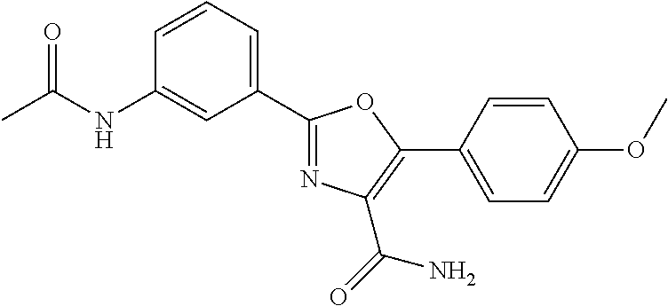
CC(NC1=CC(C2=NC(C(=O)N)=C(C3=CC=C(OC)C=C3)O2)=CC=C1)=O
